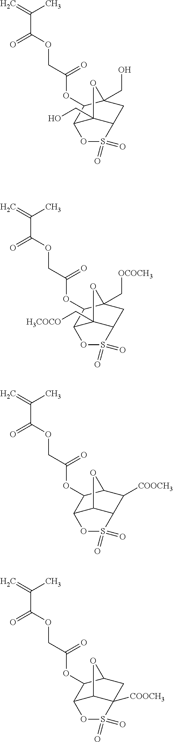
C=C(C)C(=O)OCC(=O)OC1C2C3(C[H3COCO])C(CC1(C[OCOCH3])O3)S(=O)(=O)O2.C=C(C)C(=O)OCC(=O)OC1C2C3C(C([COOCH3])C1O3)S(=O)(=O)O2.C=C(C)C(=O)OCC(=O)OC1C2C3C([COOCH3])(CC1O3)S(=O)(=O)O2.C=C(C)C(=O)OCC(=O)OC1C2OS(=O)(=O)C3CC1(CO)OC23CO
